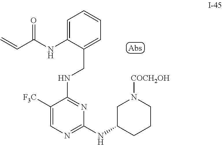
C(NC1=NC(NC2CN([COCH2OH])CCC2)=NC=C1[F3C])C1=CC=CC=C1NC(C=C)=O
